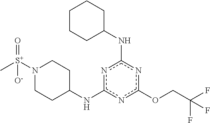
FC(COc1nc(NC2CCCCC2)nc(NC2CCN([S+](C)(=O)[O-])CC2)n1)(F)F
